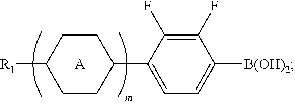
[R1]C1CCC(C2=CC=C([B(OH)2])C(F)=C2F)CC1.[A]
